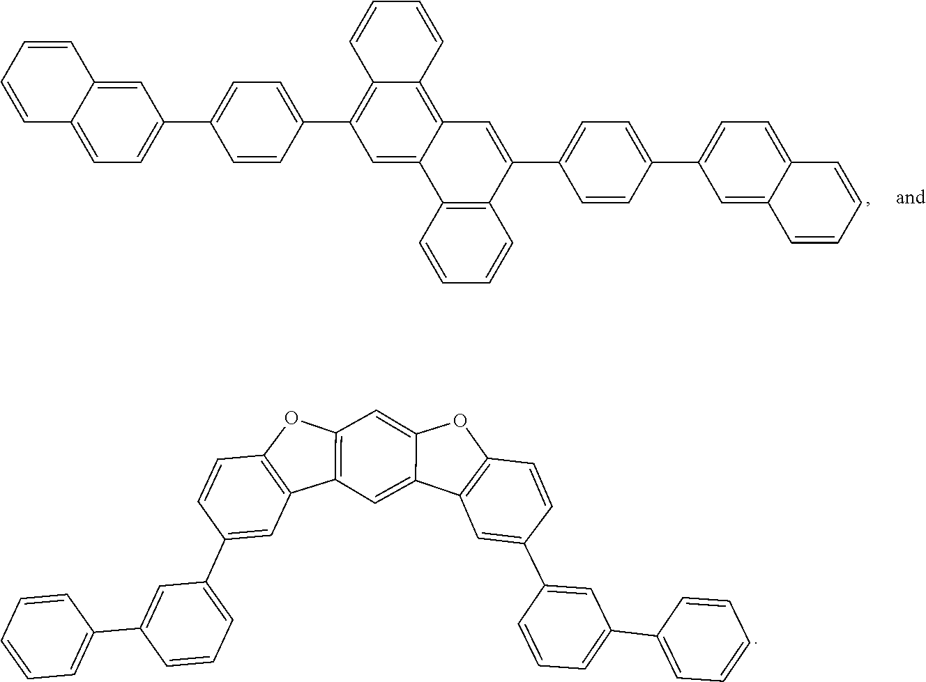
C12=C(C3=CC=C(C4=CC=C5C=CC=CC5=C4)C=C3)C=C3C(=C1C=CC=C2)C=C(C1=CC=C(C2=CC=C4C(=C2)C=CC=C4)C=C1)C1=C3C=CC=C1.C1=CC=C(C2=CC(C3=CC4=C(C=C3)OC3=C4C=C4C(=C3)OC3=C4C=C(C4=CC(C5=CC=CC=C5)=CC=C4)C=C3)=CC=C2)C=C1
